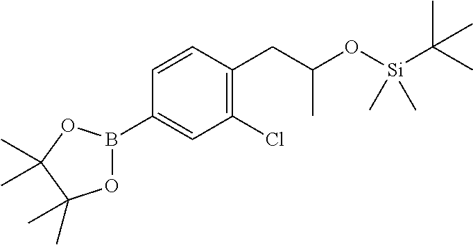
O1B(C2=CC(Cl)=C(CC(O[Si](C(C)(C)C)(C)C)C)C=C2)OC(C)(C)C1(C)C
